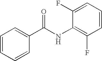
C1=CC=CC(C(NC2=C(F)C=CC=C2F)=O)=C1
